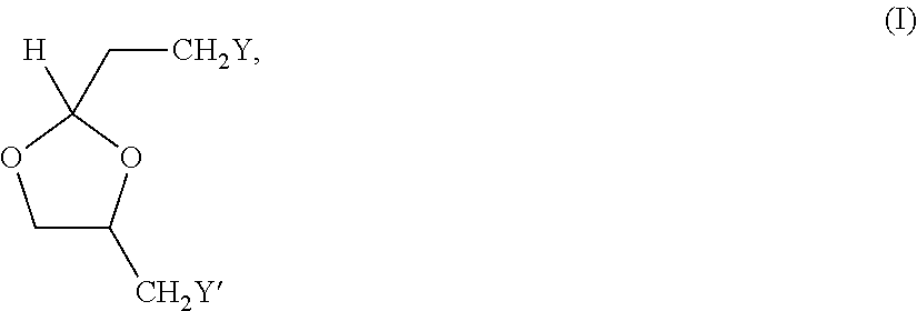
C1C([CH2Y])OC(C[CH2Y])([H])O1
